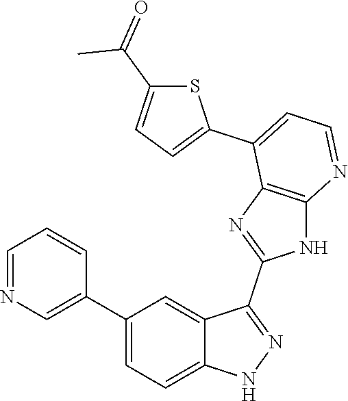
C1=NC=C(C2=CC=C3C(=C2)C(C2=NC4=C(N2)N=CC=C4C2=CC=C(C(=O)C)S2)=NN3)C=C1
